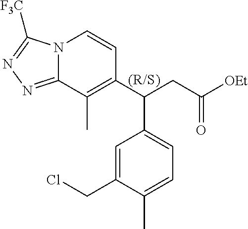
N12C(=NN=C1[F3C])C(C)=C(C(CC([OEt])=O)C1=CC=C(C)C(CCl)=C1)C=C2
